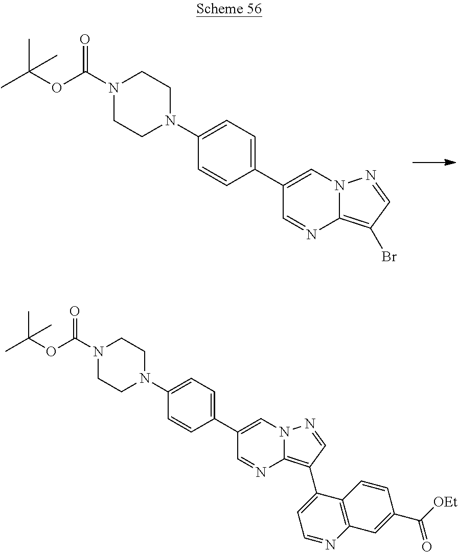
N1(C(OC(C)(C)C)=O)CCN(C2=CC=C(C3=CN4C(=C(Br)C=N4)N=C3)C=C2)CC1.N1(C(OC(C)(C)C)=O)CCN(C2=CC=C(C3=CN4C(=C(C5=CC=NC6=C5C=CC(C([OEt])=O)=C6)C=N4)N=C3)C=C2)CC1
